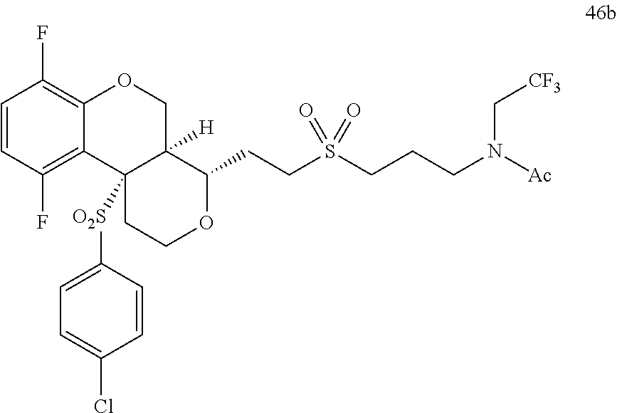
C1=CC(F)=C2C(=C1F)OCC1([H])C2([O2S]C2=CC=C(Cl)C=C2)CCOC1CCS(CCCN([Ac])C[CF3])(=O)=O
